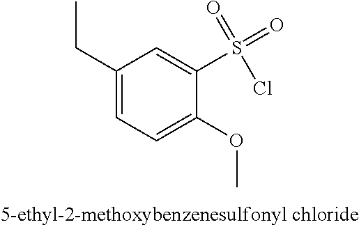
C1(CC)=CC=C(OC)C(S(=O)(=O)Cl)=C1
